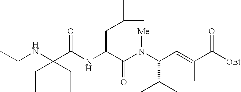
N(C(C(N(C(C(C)C)C=C(C)C([OEt])=O)[Me])=O)CC(C)C)C(C(NC(C)C)(CC)CC)=O
